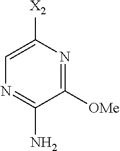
C1([OMe])=NC([X2])=CN=C1N
